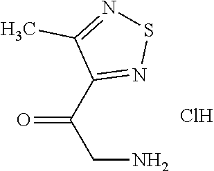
O=C(C1=NSN=C1C)CN.Cl
